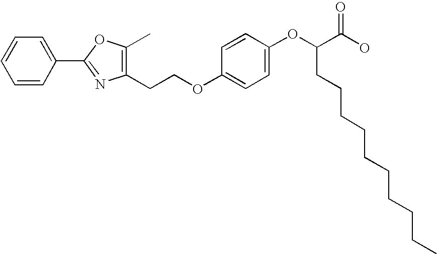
C1=CC(C2=NC(CCOC3=CC=C(OC(C(O)=O)CCCCCCCCCC)C=C3)=C(C)O2)=CC=C1
